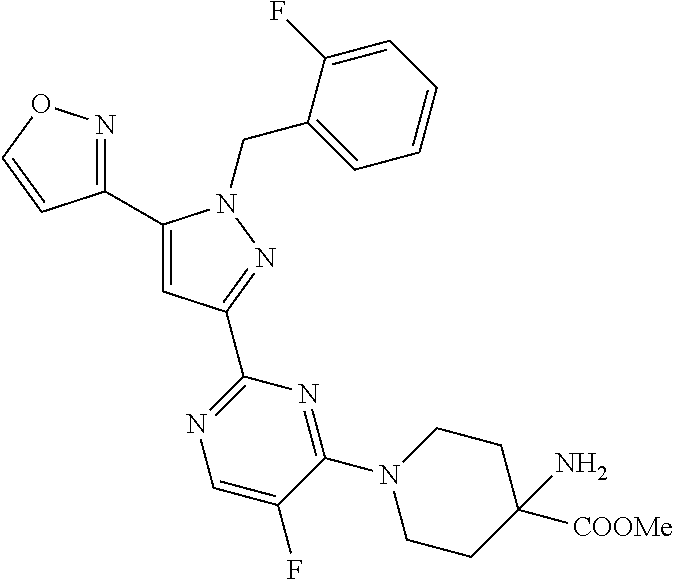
C1(C2=CC(C3=NC=C(F)C(N4CCC([COOMe])(N)CC4)=N3)=NN2CC2=CC=CC=C2F)=NOC=C1
